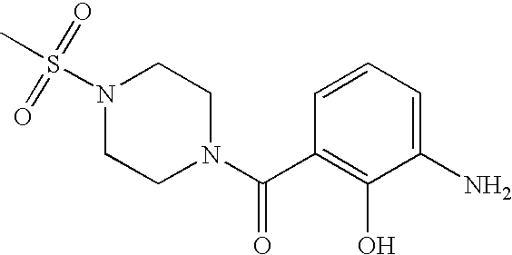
C(=O)(C1=C(O)C(N)=CC=C1)N1CCN(S(=O)(=O)C)CC1
